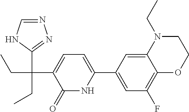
C12=CC(C3=CC=C(C(CC)(C4=NN=CN4)CC)C(=O)N3)=CC(F)=C1OCCN2CC
